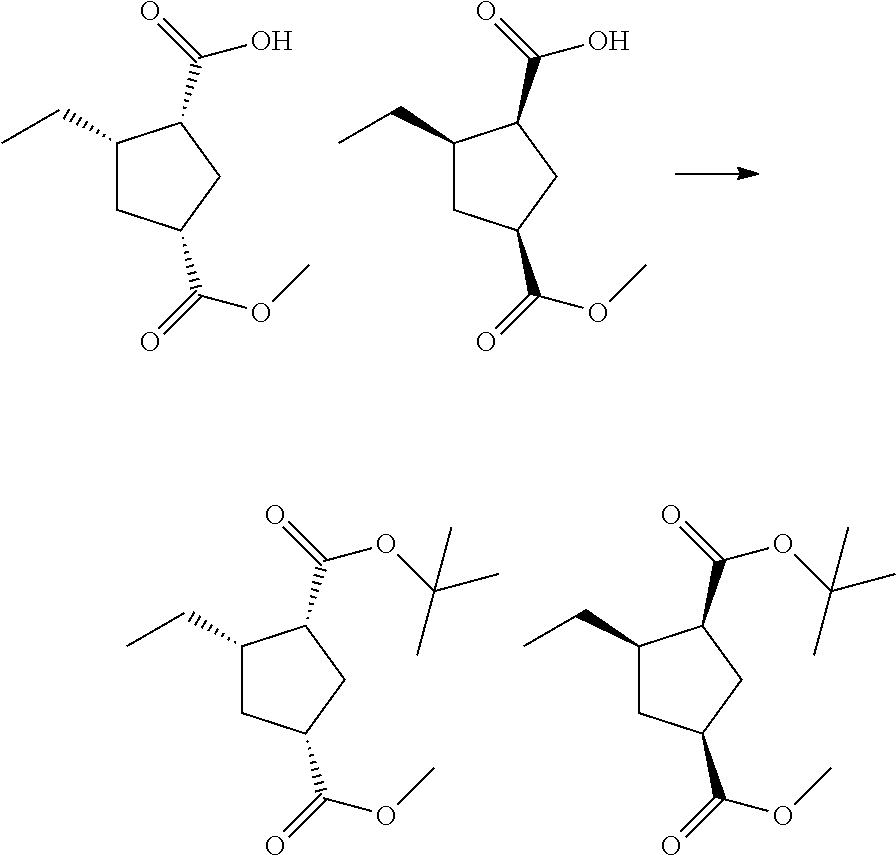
C1(CC)CC(C(=O)OC)CC1C(=O)O.C1(CC)CC(C(=O)OC)CC1C(=O)O.C1(CC)CC(C(=O)OC)CC1C(=O)OC(C)(C)C.C1(CC)CC(C(=O)OC)CC1C(=O)OC(C)(C)C
